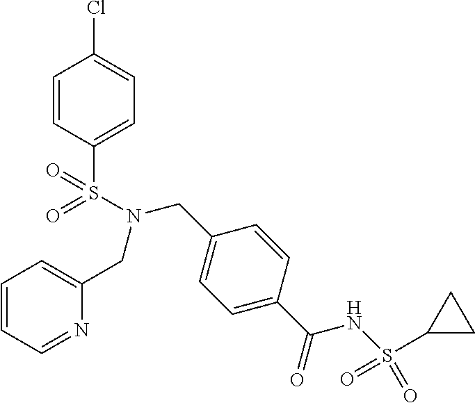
C1=CC(S(N(CC2=CC=CC=N2)CC2=CC=C(C(=O)NS(=O)(C3CC3)=O)C=C2)(=O)=O)=CC=C1Cl
